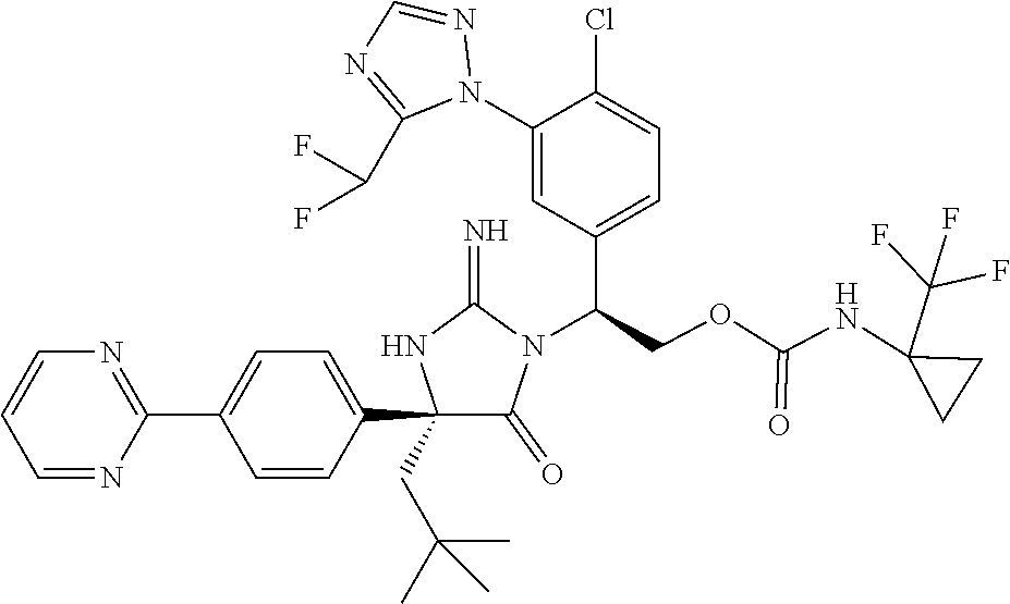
C1(C2=CC=C(C3=NC=CC=N3)C=C2)(CC(C)(C)C)C(=O)N(C(COC(NC2(C(F)(F)F)CC2)=O)C2=CC=C(Cl)C(N3N=CN=C3C(F)F)=C2)C(=N)N1
